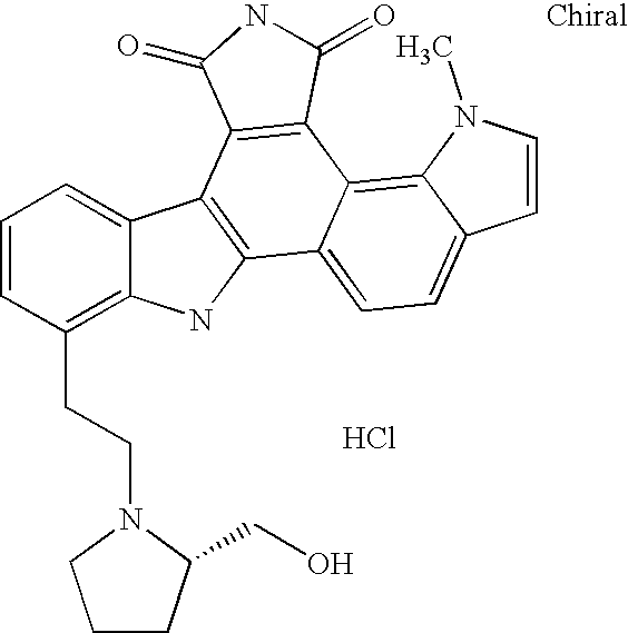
C12=C(CCN3CCCC3CO)C=CC=C1C1=C(N2)C2=CC=C3C(=C2C2=C1C(=O)NC2=O)N(C)C=C3.Cl
